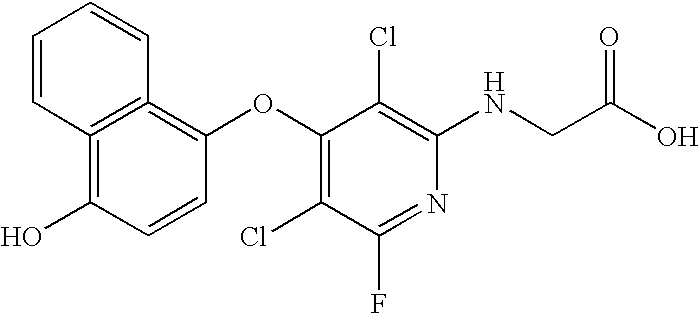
C1=CC=CC2=C1=C(O)C=CC=2OC1=C(Cl)C(F)=NC(NCC(O)=O)=C1Cl
